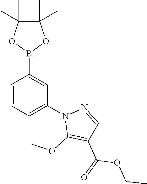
B1(C2=CC(N3C(OC)=C(C(=O)OCC)C=N3)=CC=C2)OC(C)(C)C(C)(C)O1
